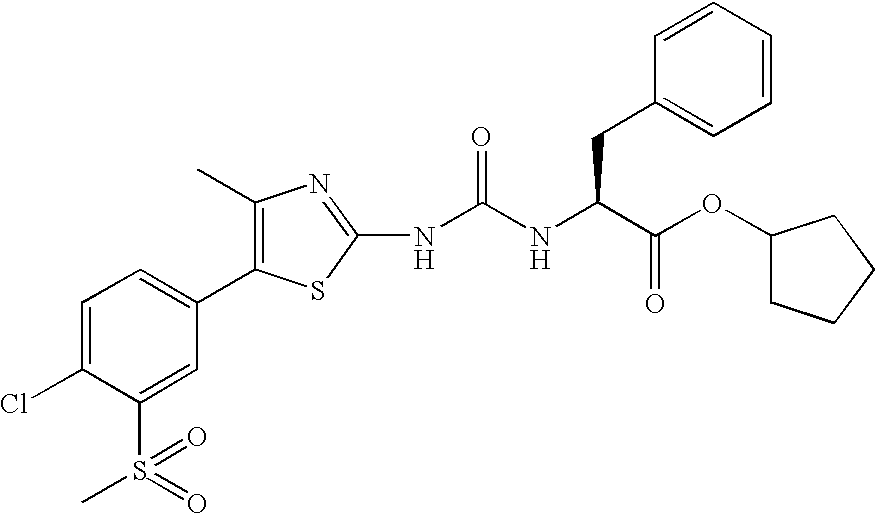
C1=C(Cl)C(S(=O)(C)=O)=CC(C2=C(C)N=C(NC(=O)NC(C(OC3CCCC3)=O)CC3=CC=CC=C3)S2)=C1
